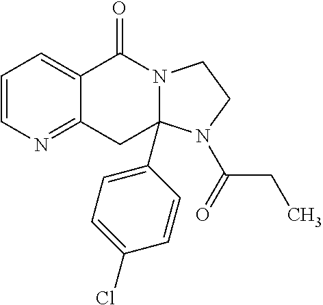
C1=CN=C2C(=C1)C(=O)N1CCN(C(=O)CC)C1(C1=CC=C(Cl)C=C1)C2
